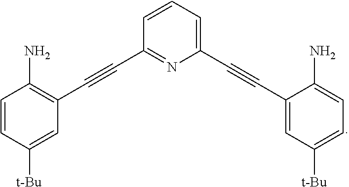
C1=CC([t-Bu])=CC(C#CC2=NC(C#CC3=CC([t-Bu])=CC=C3N)=CC=C2)=C1N
